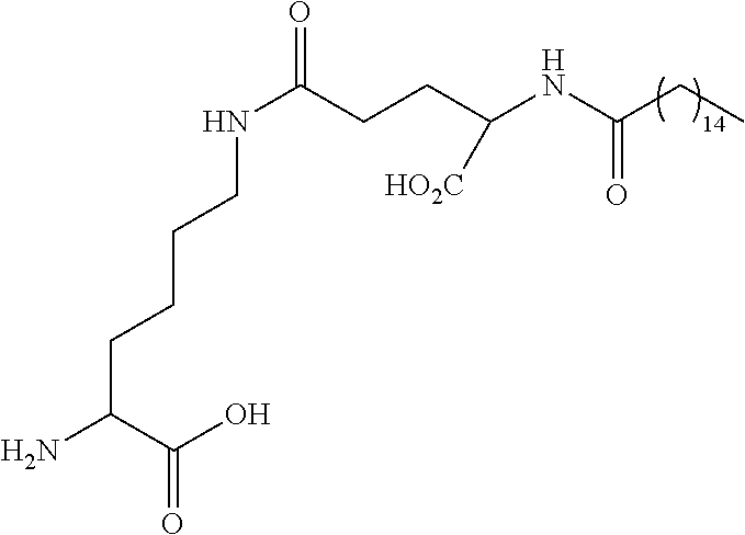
C(C(C(O)=O)N)CCCNC(=O)CCC(NC(=O)CC)[HO2C]
